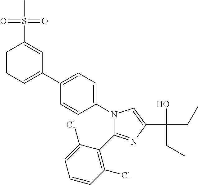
N1(C2=CC=C(C3=CC=CC(S(=O)(=O)C)=C3)C=C2)C(C2=C(Cl)C=CC=C2Cl)=NC(C(O)(CC)CC)=C1
